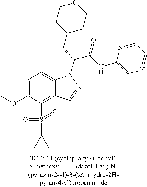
C12=C(S(=O)(=O)C3CC3)C(OC)=CC=C1N(C(CC1CCOCC1)C(NC1=CN=CC=N1)=O)N=C2
